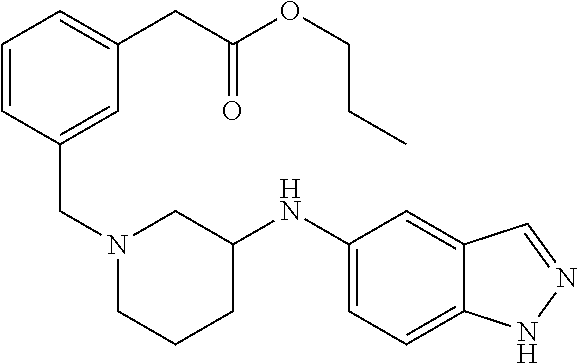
C12=CC=C(NC3CN(CC4=CC(CC(OCCC)=O)=CC=C4)CCC3)C=C1C=NN2
